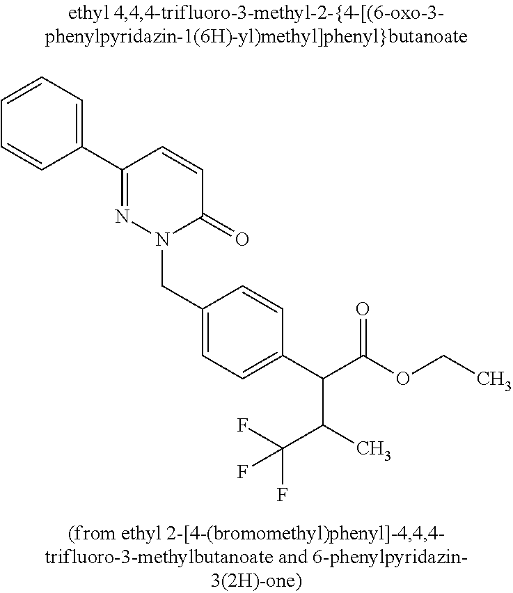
C1=CC=C(C2=NN(CC3=CC=C(C(C(OCC)=O)C(C)C(F)(F)F)C=C3)C(=O)C=C2)C=C1
